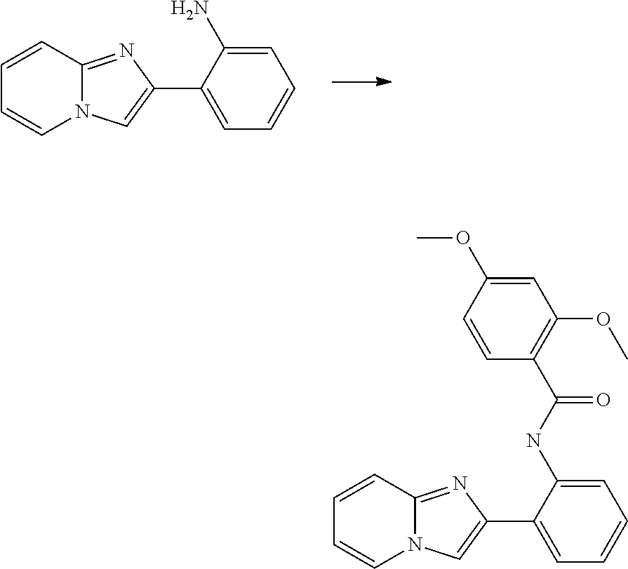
C12=NC(C3=CC=CC=C3N)=CN1C=CC=C2.C12=NC(C3=CC=CC=C3NC(C3=C(OC)C=C(OC)C=C3)=O)=CN1C=CC=C2
